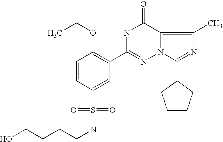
C1=CC(S(=O)(=O)NCCCCO)=CC(C2=NN3C(=C(C)N=C3C3CCCC3)C(=O)N2)=C1OCC
